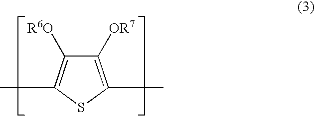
C1([OR7])=C(C)SC(C)=C1[R6O]
